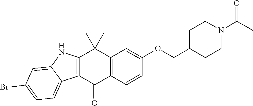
C12=C(C=CC(OCC3CCN(C(C)=O)CC3)=C1)C(=O)C1=C(C2(C)C)NC2=CC(Br)=CC=C12
